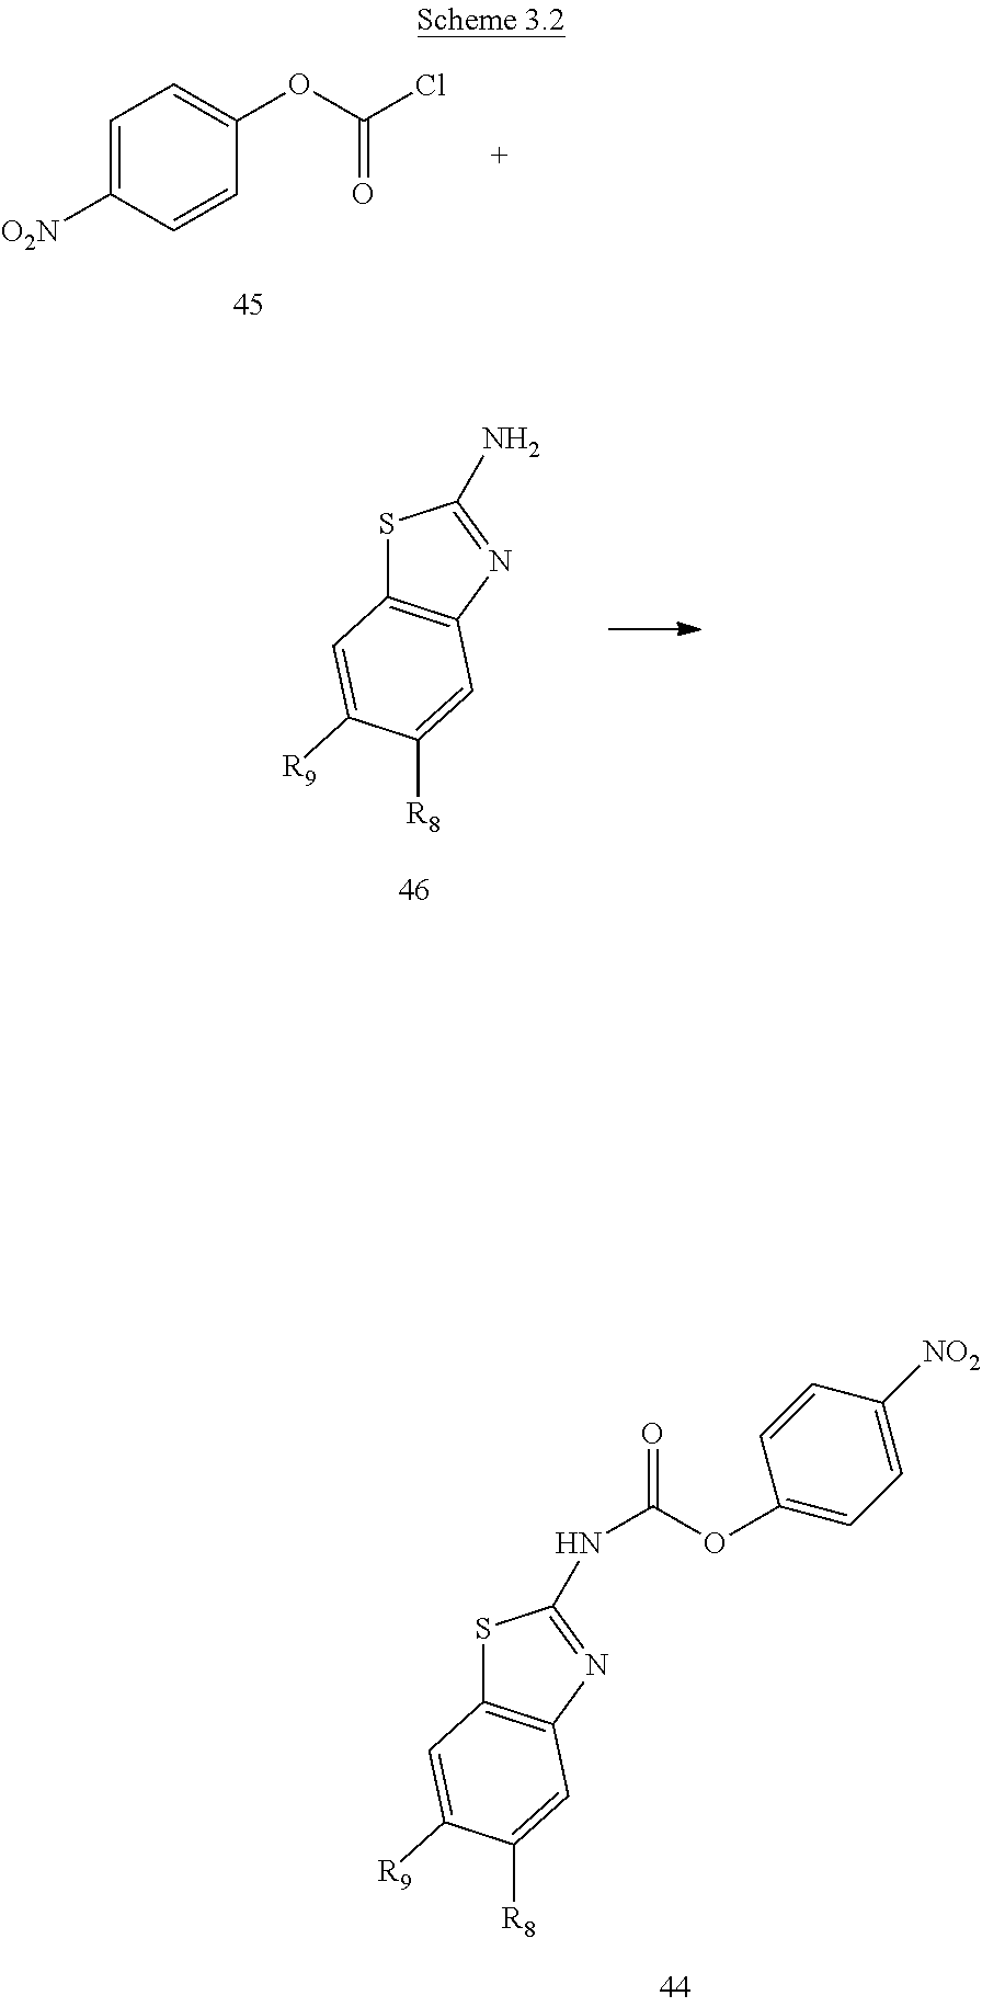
S1C2=C(N=C1N)C=C([R8])C([R9])=C2.C1=C([O2N])C=CC(OC(Cl)=O)=C1.S1C2=C(N=C1NC(=O)OC1=CC=C([NO2])C=C1)C=C([R8])C([R9])=C2
